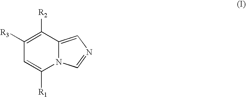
C1([R3])=C([R2])C2=CN=CN2C([R1])=C1
